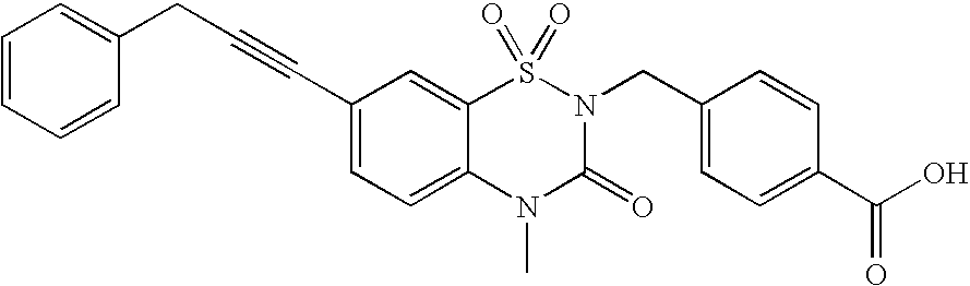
C1(C#CCC2=CC=CC=C2)=CC=C2C(=C1)S(=O)(=O)N(CC1=CC=C(C(O)=O)C=C1)C(=O)N2C
